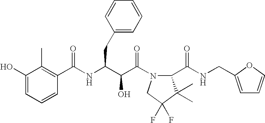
C(NC(C(C(N1C(C(NCC2=CC=CO2)=O)C(C)(C)C(F)(F)C1)=O)O)CC1=CC=CC=C1)(=O)C1=C(C)C(O)=CC=C1
